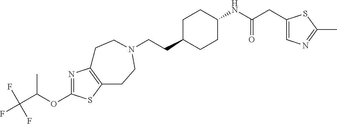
C(CC1CCC(NC(CC2=CN=C(C)S2)=O)CC1)N1CCC2=C(N=C(OC(C(F)(F)F)C)S2)CC1
